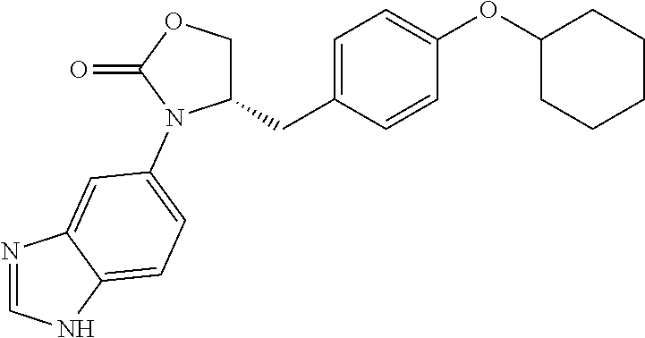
C1(CC2=CC=C(OC3CCCCC3)C=C2)COC(=O)N1C1=CC=C2NC=NC2=C1
